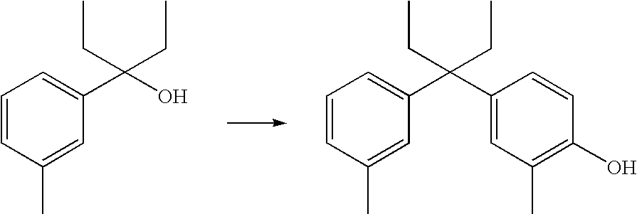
C1=CC(C)=CC(C(C2=CC(C)=C(O)C=C2)(CC)CC)=C1.C1=CC(C)=CC(C(O)(CC)CC)=C1
